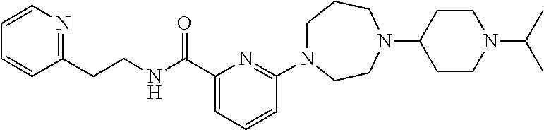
C1N(C2=NC(C(NCCC3=NC=CC=C3)=O)=CC=C2)CCN(C2CCN(C(C)C)CC2)CC1
